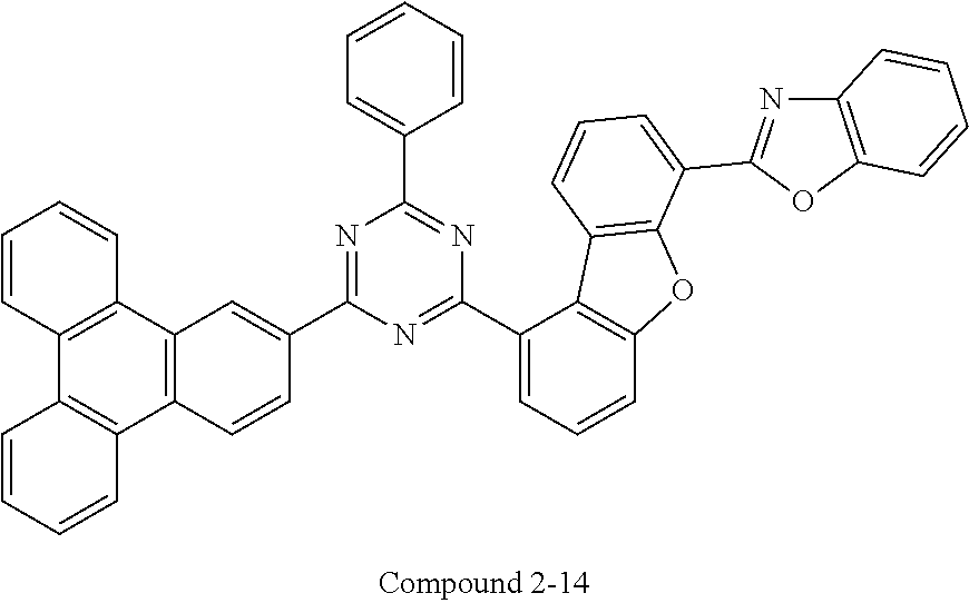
N1=C(C2=CC3=C(C=C2)C2=C(C4=C3C=CC=C4)C=CC=C2)N=C(C2=CC=CC3=C2C2=C(O3)C(C3=NC4=C(O3)C=CC=C4)=CC=C2)N=C1C1=CC=CC=C1
